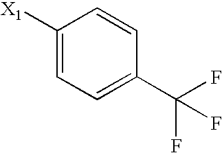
C1([X1])=CC=C(C(F)(F)F)C=C1
